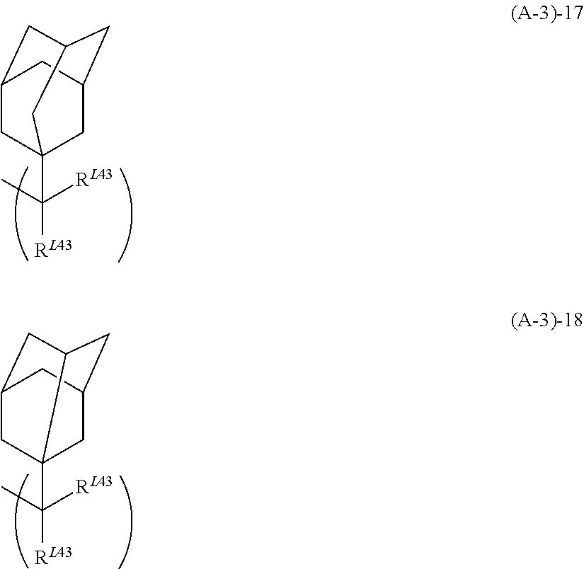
C1C2CC3CC(CC1(C([RL43])([RL43])C)C3)C2.C1C2CC3C1(C([RL43])([RL43])C)CC(C3)C2
